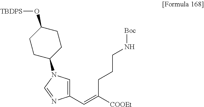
C1CC(N2C=C(C=C([COOEt])CCCN[Boc])N=C2)CCC1O[TBDPS]
